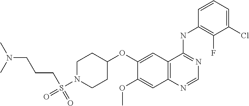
C1(OC2=CC3=C(C=C2OC)N=CN=C3NC2=C(F)C(Cl)=CC=C2)CCN(S(=O)(CCCN(C)C)=O)CC1
